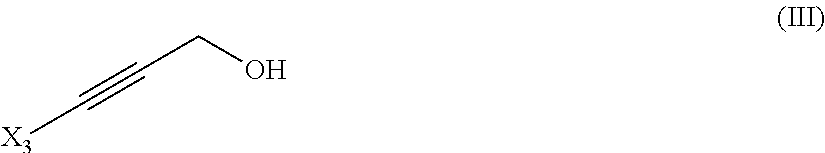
C(CO)#C[X3]
